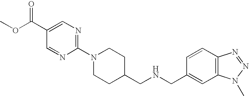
COC(C1=CN=C(N2CCC(CNCC3=CC4=C(C=C3)N=NN4C)CC2)N=C1)=O
